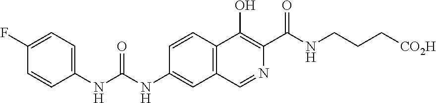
C1=C(F)C=CC(NC(=O)NC2=CC3=C(C=C2)C(O)=C(C(NCCC[CO2H])=O)N=C3)=C1
